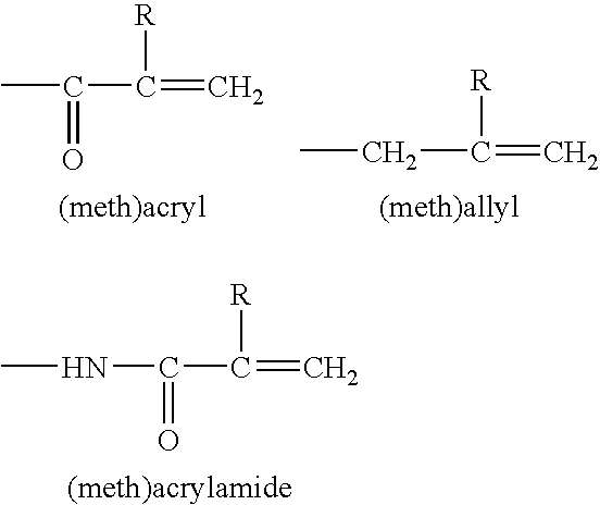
CNC(C(=C)[R])=O.CC(C(=C)[R])=O.C(C(=C)[R])C
